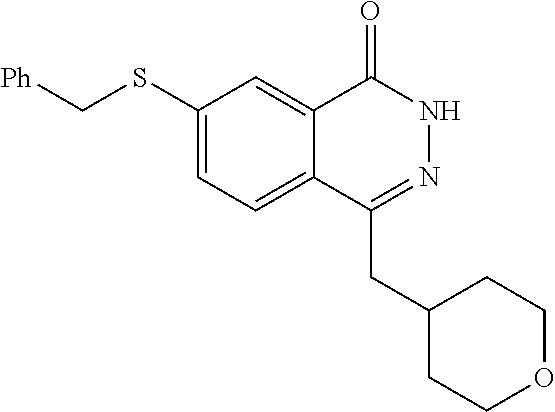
C1(SC[Ph])=CC=C2C(=C1)C(=O)NN=C2CC1CCOCC1
